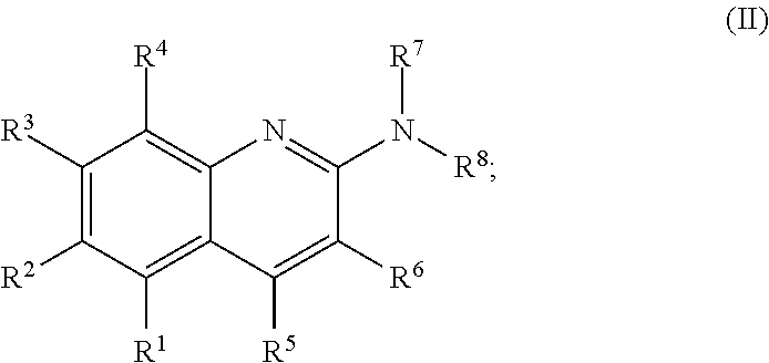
C1([R2])=C([R3])C([R4])=C2C(=C1[R1])C([R5])=C([R6])C(N([R7])[R8])=N2
